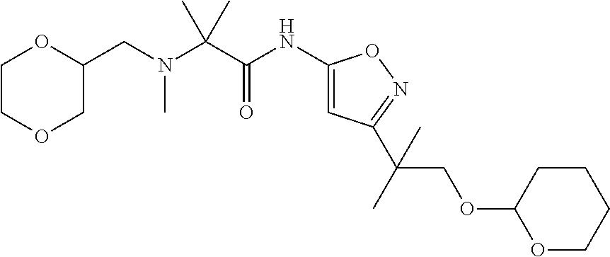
N(C(C(NC1=CC(C(C)(COC2OCCCC2)C)=NO1)=O)(C)C)(CC1OCCOC1)C
